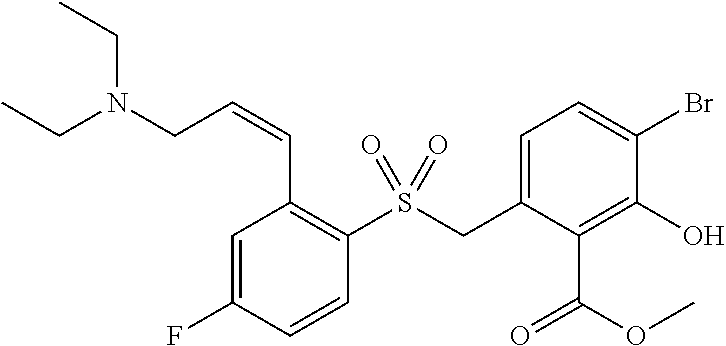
C1=C(F)C=CC(S(CC2=CC=C(Br)C(O)=C2C(=O)OC)(=O)=O)=C1C=CCN(CC)CC
